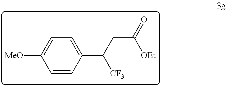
C1=CC(C(CC(=O)[OEt])[CF3])=CC=C1[MeO]
